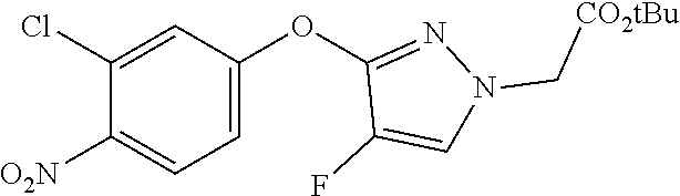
C1(Cl)=CC(OC2=NN(C[CO2tBu])C=C2F)=CC=C1[O2N]
